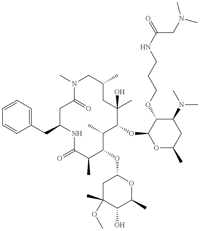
C1=CC=C(CC2NC(=O)C(C)C(OC3CC(C)(OC)C(O)C(C)O3)C(C)C(OC3OC(C)CC(N(C)C)C3OCCCNC(=O)CN(C)C)C(C)(O)CC(C)CN(C)C(=O)C2)C=C1
